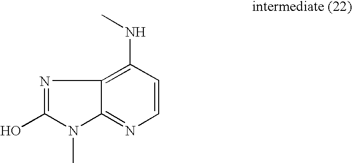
N1=C(O)N(C)C2=NC=CC(NC)=C12
